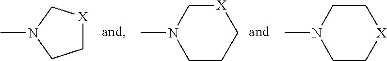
CN1CCC[X]C1.CN1CC[X]CC1.CN1CC[X]C1
